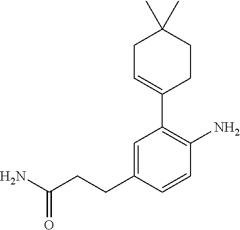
NC(CCC1=CC(C2=CCC(C)(C)CC2)=C(N)C=C1)=O
